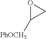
O1C([PhOCH2])C1
